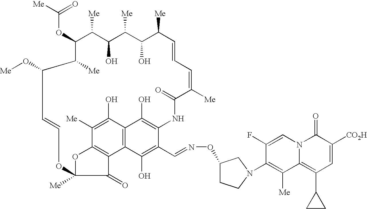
C(OC1C([Me])C(O)C([Me])C(O)C([Me])C=CC=C([Me])C(=O)NC2=C(O)C3=C(C(O)=C2C=NOC2CCN(C4=C([Me])C5=C(C6CC6)C=C([CO2H])C(=O)N5C=C4F)C2)C2=C(C([Me])=C3O)OC([Me])(C2=O)OC=CC(O[Me])C1[Me])([Me])=O
